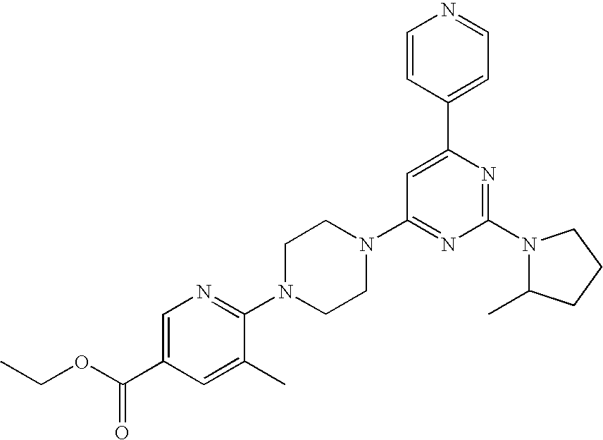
C1=C(C(OCC)=O)C=C(C)C(N2CCN(C3=NC(N4C(C)CCC4)=NC(C4=CC=NC=C4)=C3)CC2)=N1
